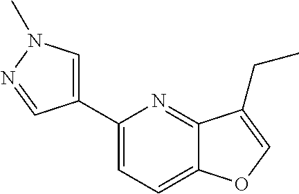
C1(C2=CN(C)N=C2)=CC=C2C(=N1)C(CC)=CO2
